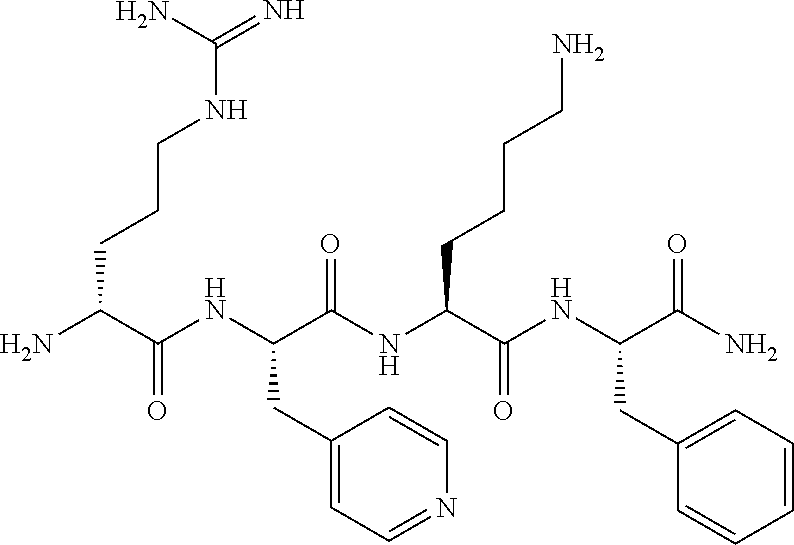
NC(C(NC(C(NC(C(NC(C(N)=O)CC1=CC=CC=C1)=O)CCCCN)=O)CC1=CC=NC=C1)=O)CCCNC(=N)N
